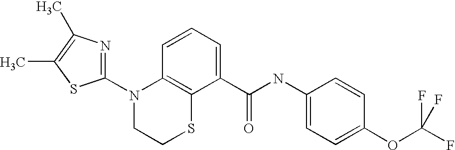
C12=C(C=CC=C1C(NC1=CC=C(OC(F)(F)F)C=C1)=O)N(C1=NC(C)=C(C)S1)CCS2
